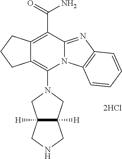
[2HCl].C12=C(C(=O)N)C3=NC4=C(N3C(N3CC5([H])C([H])(C3)CNC5)=C1CCC2)C=CC=C4
